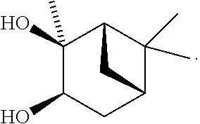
C1(O)(C)C(O)CC2C(C)(C)C1C2
